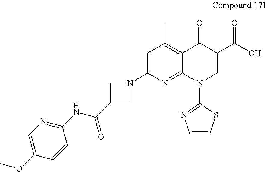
C1(NC(=O)C2CN(C3=CC(C)=C4C(=N3)N(C3=NC=CS3)C=C(C(O)=O)C4=O)C2)=NC=C(OC)C=C1
